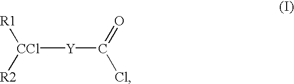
[R1][CCl]([R2])[Y]C(=O)Cl
